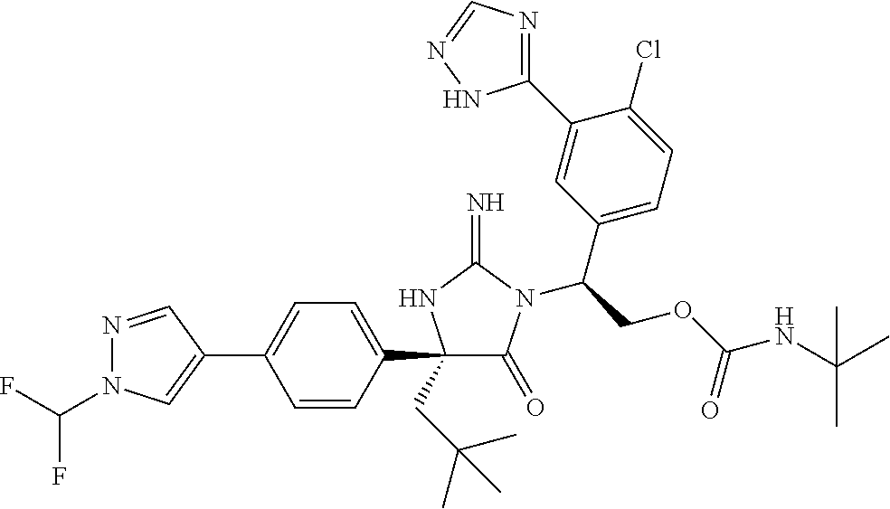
N1=CC(C2=CC=C(C3(CC(C)(C)C)C(=O)N(C(COC(NC(C)(C)C)=O)C4=CC=C(Cl)C(C5=NC=NN5)=C4)C(=N)N3)C=C2)=CN1C(F)F
